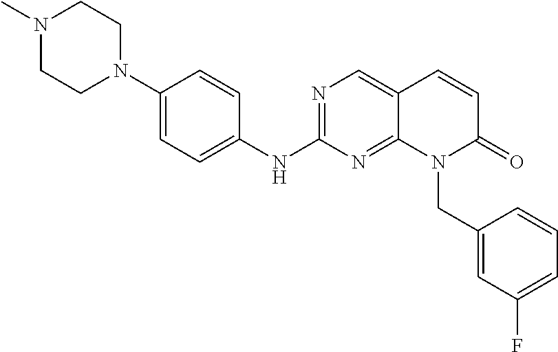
C1(N2CCN(C)CC2)=CC=C(NC2=NC=C3C(=N2)N(CC2=CC(F)=CC=C2)C(=O)C=C3)C=C1
